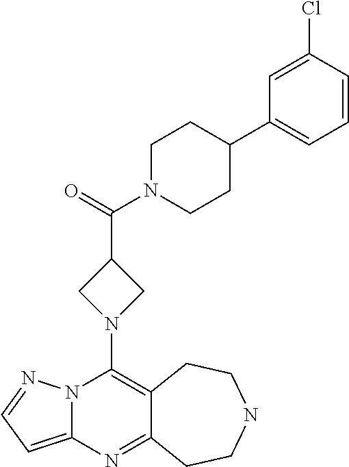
N12C(=CC=N1)N=C1C(=C2N2CC(C(=O)N3CCC(C4=CC=CC(Cl)=C4)CC3)C2)CCNCC1
